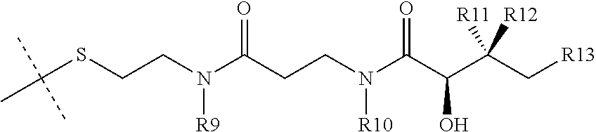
C(SCCN(C(CCN(C(C(C(C[R13])([R12])[R11])O)=O)[R10])=O)[R9])(C)(C)C
